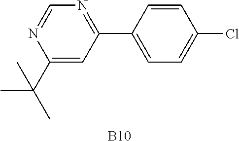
C1(C(C)(C)C)=CC(C2=CC=C(Cl)C=C2)=NC=N1.[B10]
